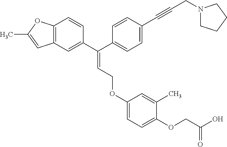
C1=C(C(C2=CC=C(C#CCN3CCCC3)C=C2)=CCOC2=CC=C(OCC(=O)O)C(C)=C2)C=CC2=C1C=C(C)O2
